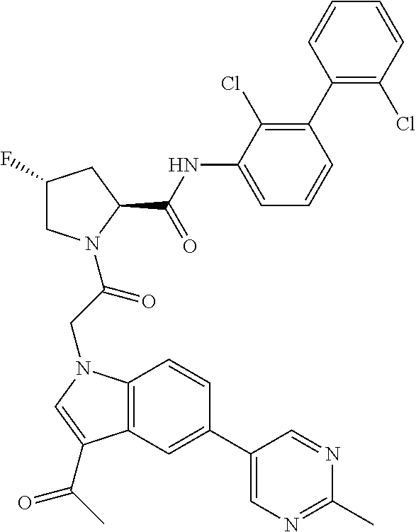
C1(C2=CC3=C(C=C2)N(CC(=O)N2CC(F)CC2C(NC2=CC=CC(C4=C(Cl)C=CC=C4)=C2Cl)=O)C=C3C(C)=O)=CN=C(C)N=C1
